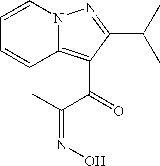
C1=CC2=C(C(=O)C(=NO)C)C(C(C)C)=NN2C=C1
